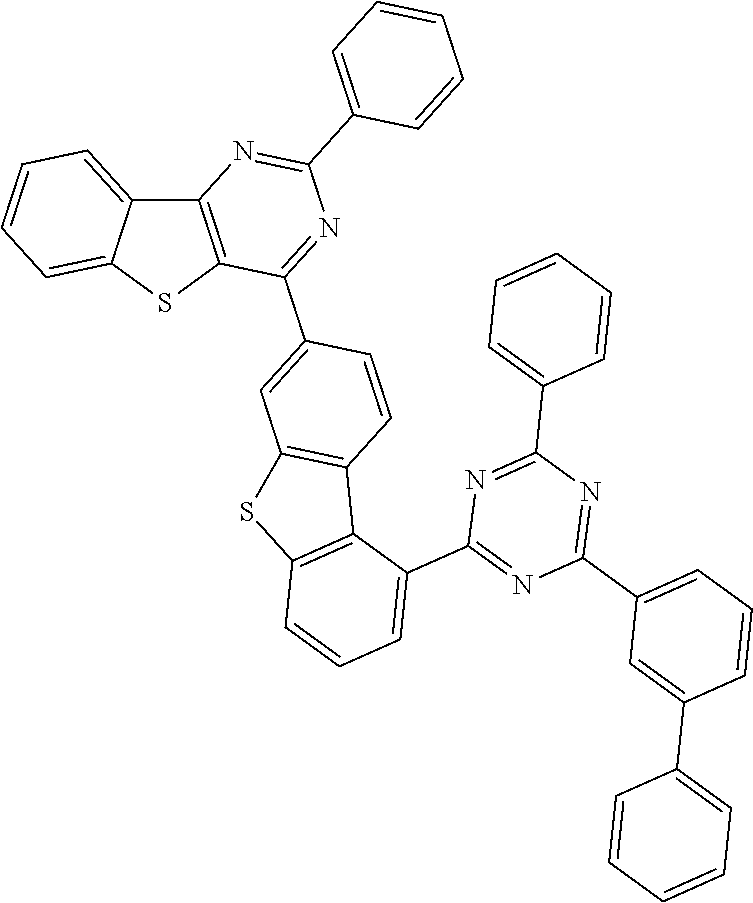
C12=C(SC3=CC=CC=C13)C(C1=CC3=C(C=C1)C1=C(S3)C=CC=C1C1=NC(C3=CC=CC(C4=CC=CC=C4)=C3)=NC(C3=CC=CC=C3)=N1)=NC(C1=CC=CC=C1)=N2
